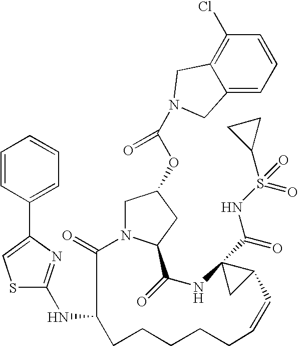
C1N2C(=O)C(NC3=NC(C4=CC=CC=C4)=CS3)CCCCCC=CC3C(C(=O)NS(C4CC4)(=O)=O)(NC(=O)C2CC1OC(N1CC2=C(Cl)C=CC=C2C1)=O)C3
